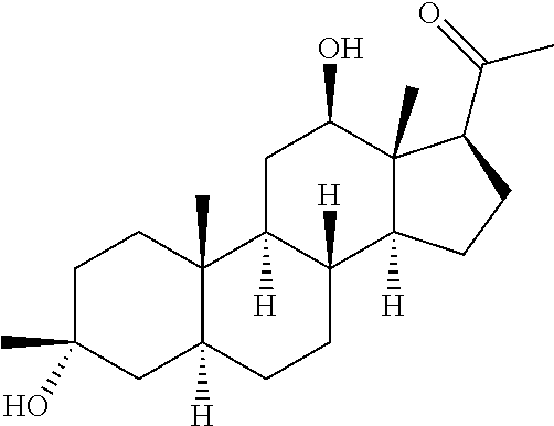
C1C(C)(O)CC2([H])C(C)(C1)C1([H])C([H])(CC2)C2([H])C(C)(C(O)C1)C(C(C)=O)CC2
